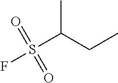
O=S(C(CC)C)(F)=O
